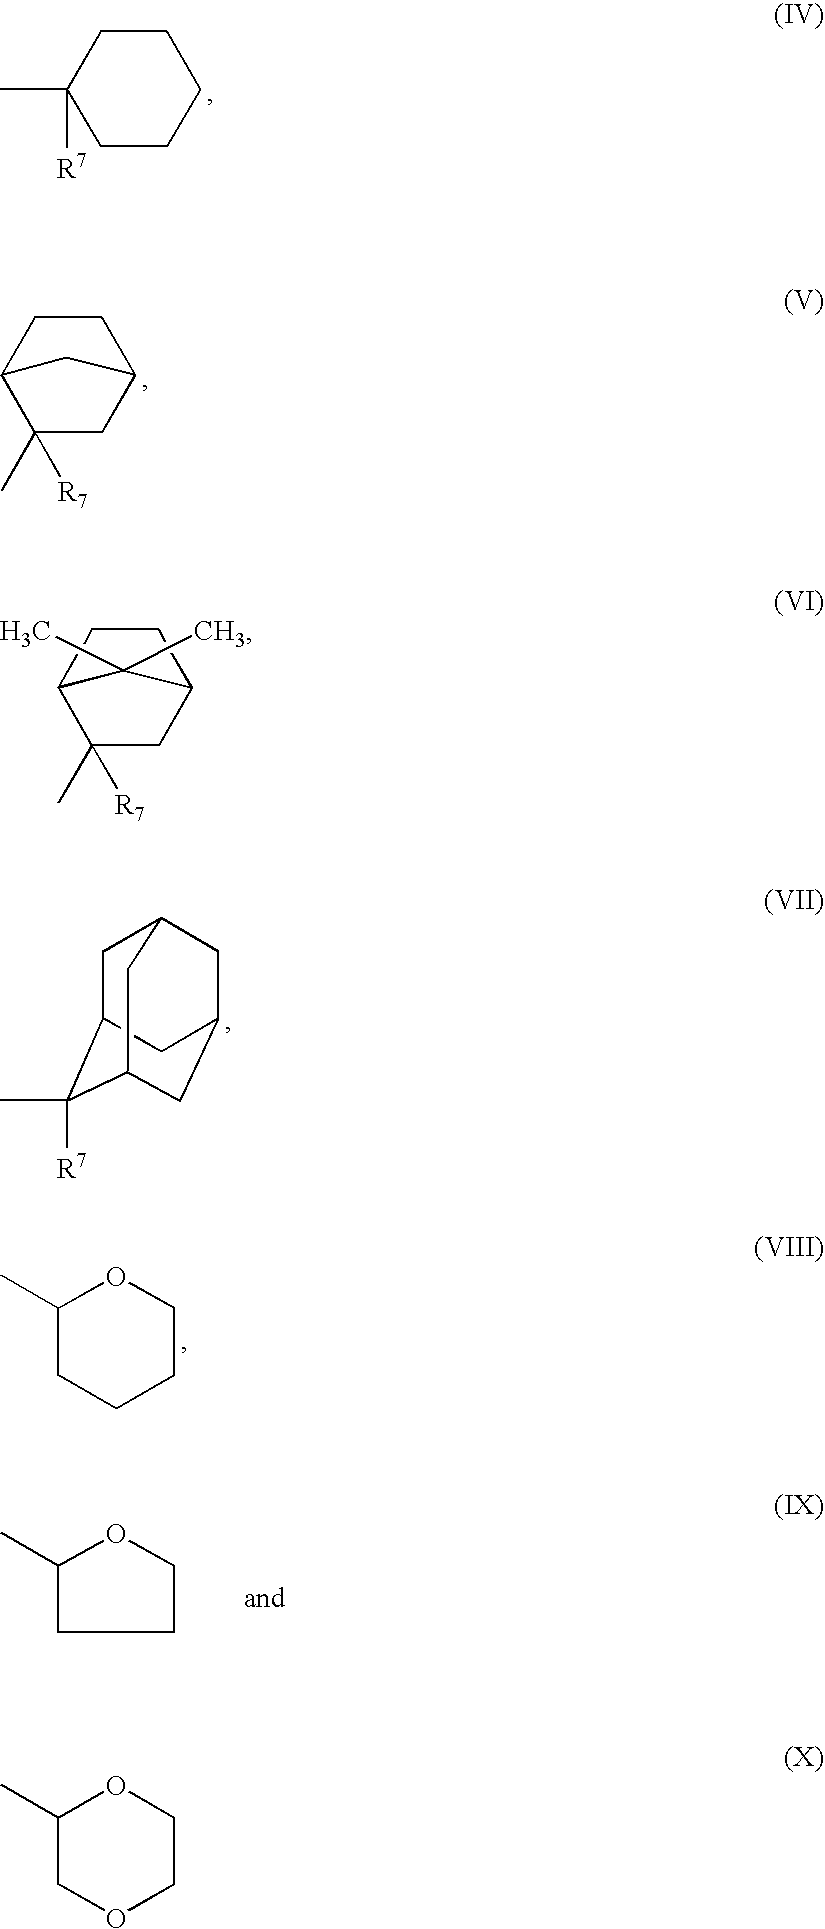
C1CCCCC1(C)[R7].C1(C)([R7])CC2CCC1C2.C1(C)([R7])CC2CCC1C2(C)C.C1C2C(C)([R7])C3CC(CC1C3)C2.C1(C)CCCCO1.C1(C)CCCO1.C1(C)COCCO1
